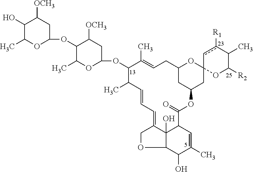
C12CC(CC3(O1)OC([R2])C(C)c([R1])c3)OC(=O)C1C3(O)C(=CC=CC(C)C(OC4CC([OCH3])C(OC5CC([OCH3])C(O)C(C)O5)C(C)O4)C(C)=CC2)COC3C(O)C(C)=C1
